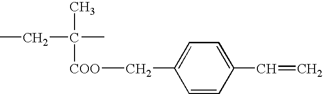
C1=CC(C=C)=CC=C1C[COO]C(C)(C)CC
